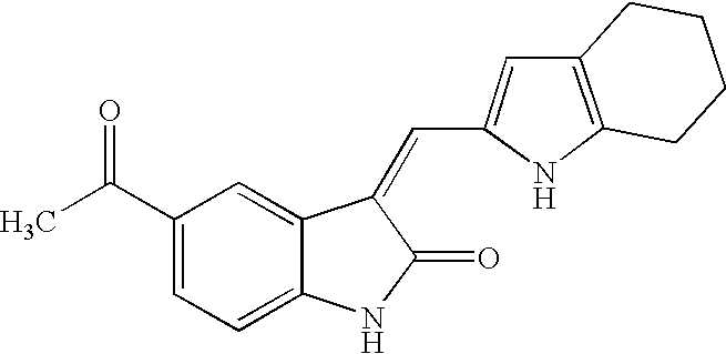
C1(C(C)=O)=CC=C2C(=C1)C(=CC1=CC3=C(N1)CCCC3)C(=O)N2
